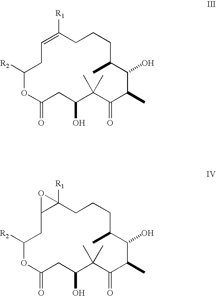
C1CC(C)C(O)C(C)C(=O)C(C)(C)C(O)CC(=O)OC([R2])CC=C([R1])C1.C1CC(C)C(O)C(C)C(=O)C(C)(C)C(O)CC(=O)OC([R2])CC2C([R1])(C1)O2
